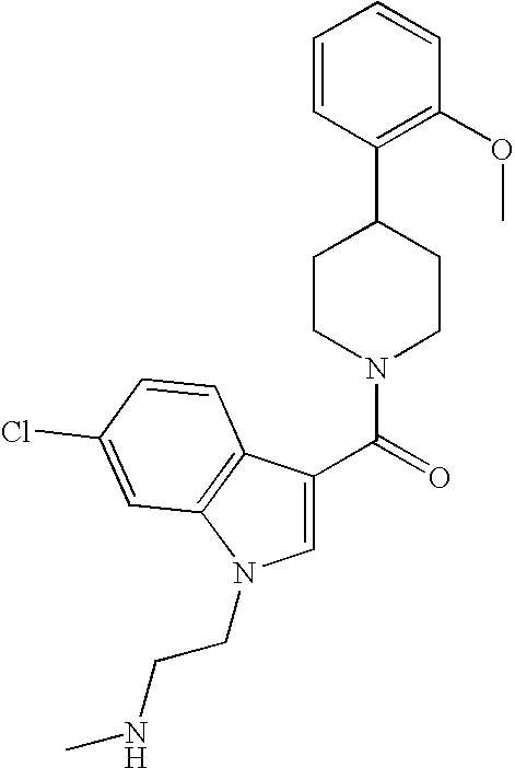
C1=C(C(=O)N2CCC(C3=C(OC)C=CC=C3)CC2)C2=C(N1CCNC)C=C(Cl)C=C2
